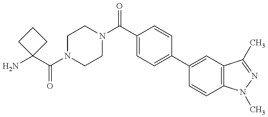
NC1(C(=O)N2CCN(C(=O)C3=CC=C(C4=CC5=C(C=C4)N(C)N=C5C)C=C3)CC2)CCC1
